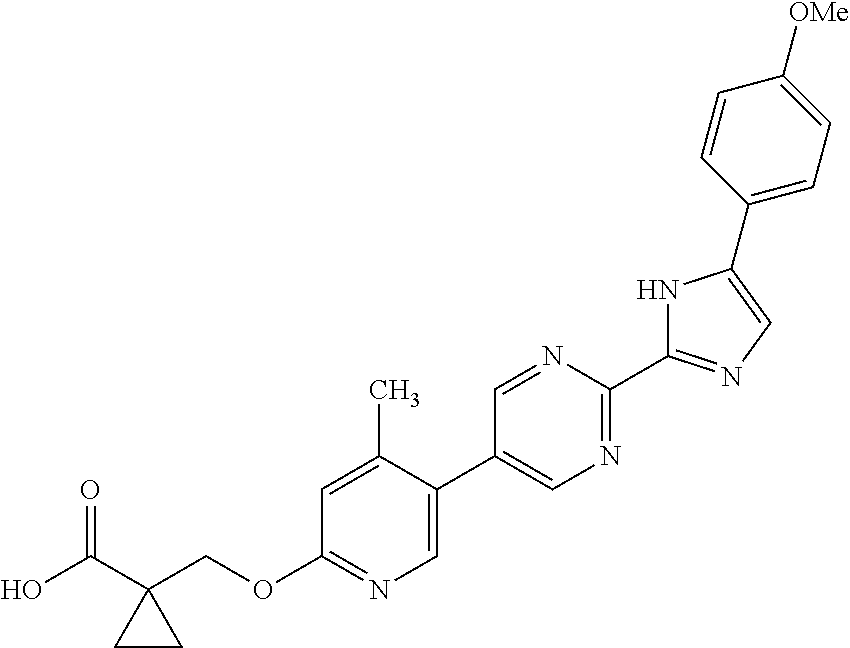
OC(C1(COC2=NC=C(C3=CN=C(C4=NC=C(C5=CC=C([OMe])C=C5)N4)N=C3)C(C)=C2)CC1)=O
